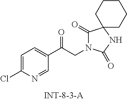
C1(C(CN2C(=O)C3(NC2=O)CCCCC3)=O)=CC=C(Cl)N=C1
